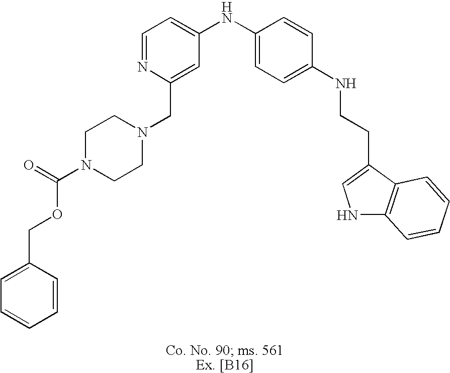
C1=C(COC(N2CCN(CC3=CC(NC4=CC=C(NCCC5=CNC6=C5C=CC=C6)C=C4)=CC=N3)CC2)=O)C=CC=C1
